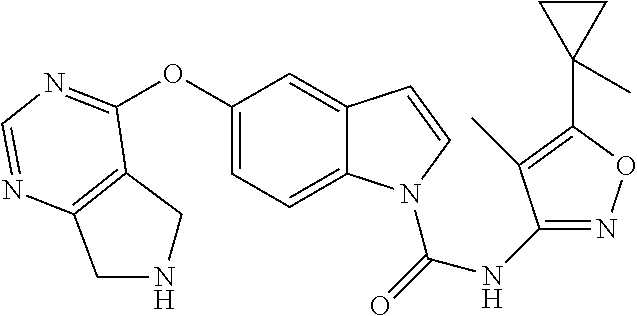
C12=C(C(OC3=CC=C4C(=C3)C=CN4C(=O)NC3=NOC(C4(C)CC4)=C3C)=NC=N1)CNC2
